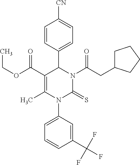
C1=CC(C2C(C(OCC)=O)=C(C)N(C3=CC=CC(C(F)(F)F)=C3)C(=S)N2C(CC2CCCC2)=O)=CC=C1[CN]
